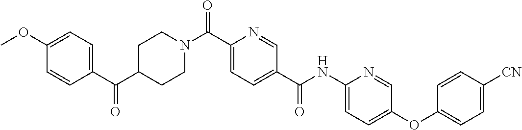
C1CN(C(C2=CC=C(C(=O)NC3=CC=C(OC4=CC=C([CN])C=C4)C=N3)C=N2)=O)CCC1C(C1=CC=C(OC)C=C1)=O
